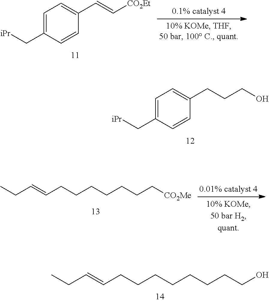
C1=C(C[iPr])C=CC(CCCO)=C1.C(CCCCCCCCO)=CCC.C1=C(C[iPr])C=CC(C=C[CO2Et])=C1.CCC=CCCCCCCC[CO2Me]
